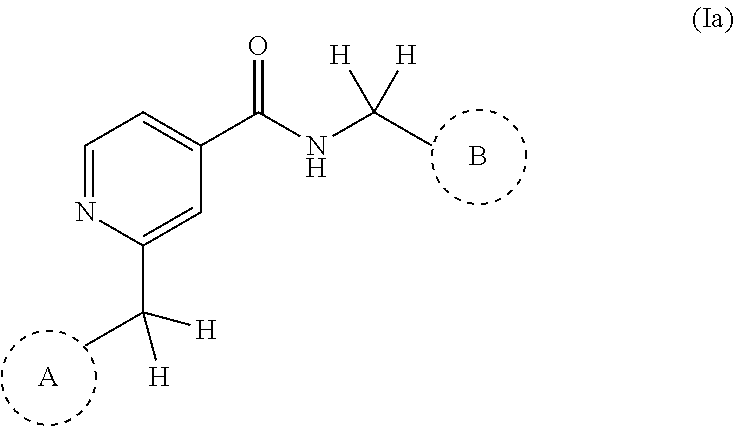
C1=NC(C(C)([H])[H])=CC(C(NC(C)([H])[H])=O)=C1.[A].B
